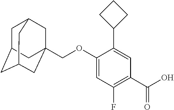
C(OC1=CC(F)=C(C(O)=O)C=C1C1CCC1)C12CC3CC(CC(C1)C3)C2
